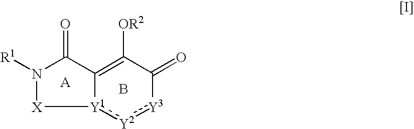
[Y1]12:[Y2]:[Y3]C(=O)C([OR2])=C1C(=O)N([R1])[X]2.B
